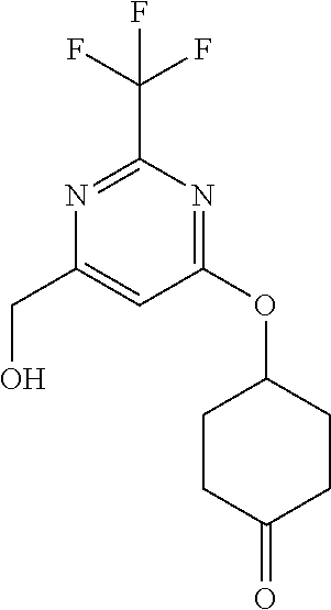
N1=C(C(F)(F)F)N=C(OC2CCC(=O)CC2)C=C1CO
